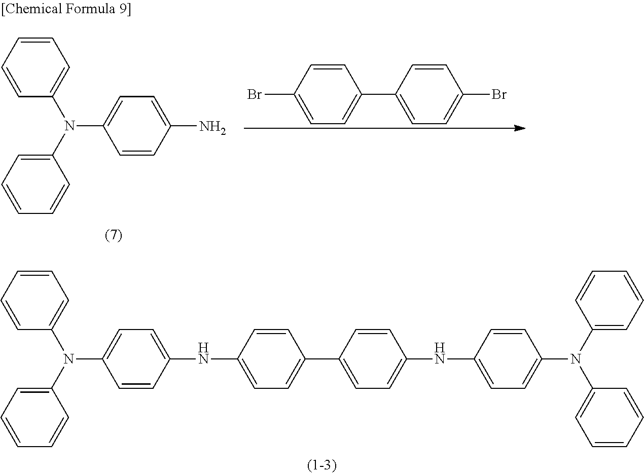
C1=C(N(C2=CC=CC=C2)C2=CC=C(NC3=CC=C(C4=CC=C(NC5=CC=C(N(C6=CC=CC=C6)C6=CC=CC=C6)C=C5)C=C4)C=C3)C=C2)C=CC=C1.C1=C(N(C2=CC=CC=C2)C2=CC=C(N)C=C2)C=CC=C1.C1(C2=CC=C(Br)C=C2)=CC=C(Br)C=C1
